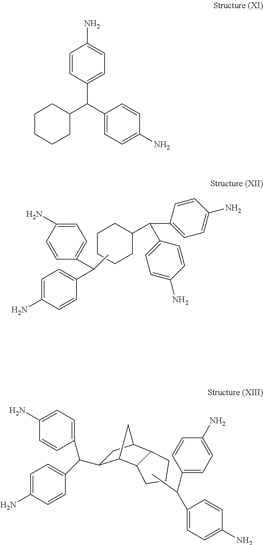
C1CCCC(C(C2=CC=C(N)C=C2)C2=CC=C(N)C=C2)C1.CC(C1=CC=C(N)C=C1)C1=CC=C(N)C=C1.C1(C(C2=CC=C(N)C=C2)C2=CC=C(N)C=C2)C2C3C(C(C1)C2)CCC3.CC(C1=CC=C(N)C=C1)C1=CC=C(N)C=C1.C1(C(C2=CC=C(N)C=C2)C2CCCCC2)=CC=C(N)C=C1
